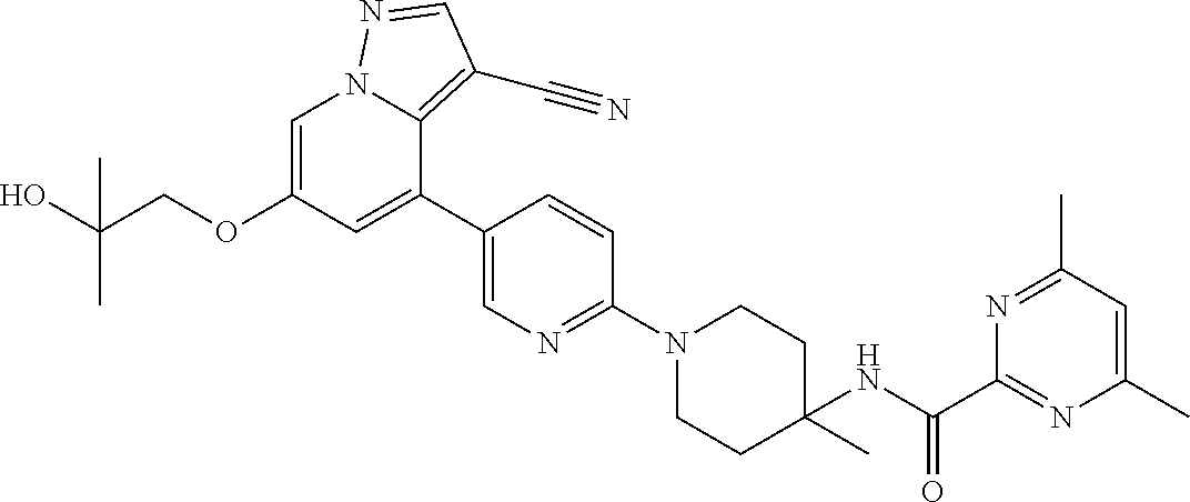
C1=C(OCC(O)(C)C)C=C(C2=CN=C(N3CCC(NC(C4=NC(C)=CC(C)=N4)=O)(C)CC3)C=C2)C2=C(C#N)C=NN12
